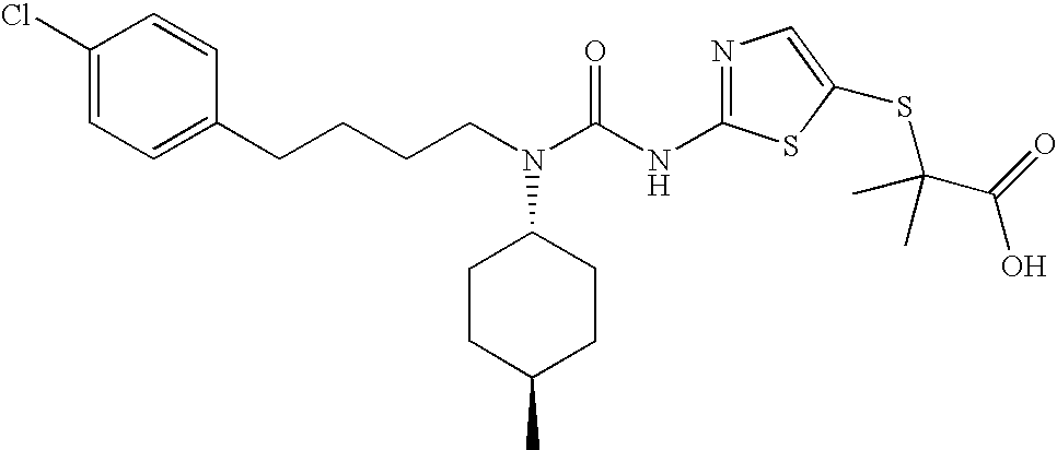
C1(Cl)=CC=C(CCCCN(C(NC2=NC=C(SC(C)(C(=O)O)C)S2)=O)C2CCC(C)CC2)C=C1
